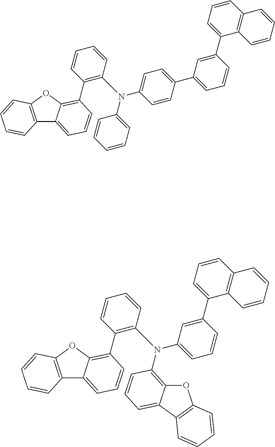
C1(C2=C3C(=CC=C2)C2=C(O3)C=CC=C2)=C(N(C2=CC=CC=C2)C2=CC=C(C3=CC=CC(C4=CC=CC5=C4C=CC=C5)=C3)C=C2)C=CC=C1.C1(C2=C3C(=CC=C2)C2=C(O3)C=CC=C2)=C(N(C2=CC=CC(C3=CC=CC4=C3C=CC=C4)=C2)C2=C3OC4=C(C3=CC=C2)C=CC=C4)C=CC=C1
